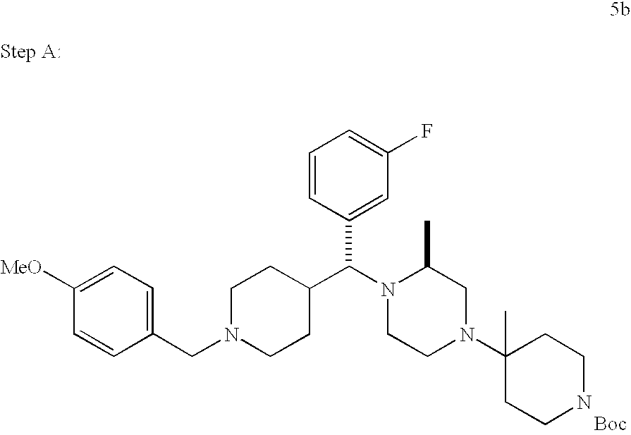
N1(CC2=CC=C([MeO])C=C2)CCC(C(N2CCN(C3(C)CCNCC3)CC2C)C2=CC(F)=CC=C2)CC1
